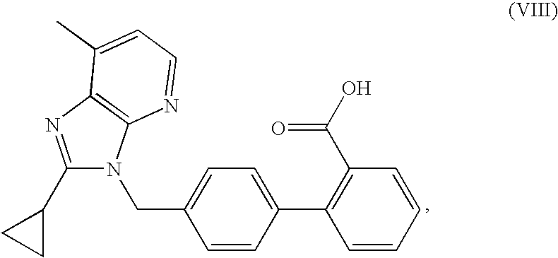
C1=CC=CC(C(=O)O)=C1C1=CC=C(CN2C(C3CC3)=NC3=C2N=CC=C3C)C=C1
